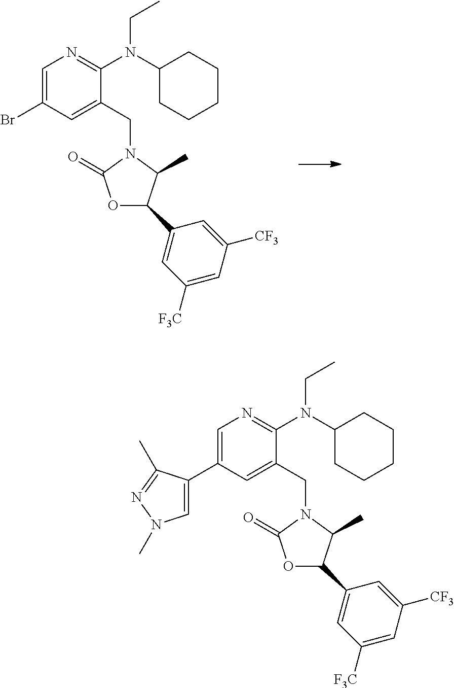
C1=C(Br)C=C(CN2C(=O)OC(C3=CC([F3C])=CC([CF3])=C3)C2C)C(N(C2CCCCC2)CC)=N1.C1=C(C2=CN(C)N=C2C)C=C(CN2C(=O)OC(C3=CC([F3C])=CC([CF3])=C3)C2C)C(N(C2CCCCC2)CC)=N1
